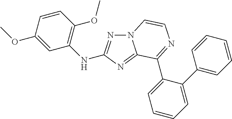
N12N=C(NC3=C(OC)C=CC(OC)=C3)N=C1C(C1=CC=CC=C1C1=CC=CC=C1)=NC=C2
